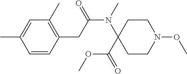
C1=CC(CC(N(C2(C(OC)=O)CCN(OC)CC2)C)=O)=C(C)C=C1C
